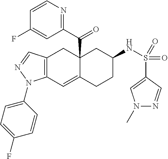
C12(C(C3=NC=CC(F)=C3)=O)C(=CC3=C(C1)C=NN3C1=CC=C(F)C=C1)CCC(NS(C1=CN(C)N=C1)(=O)=O)C2
